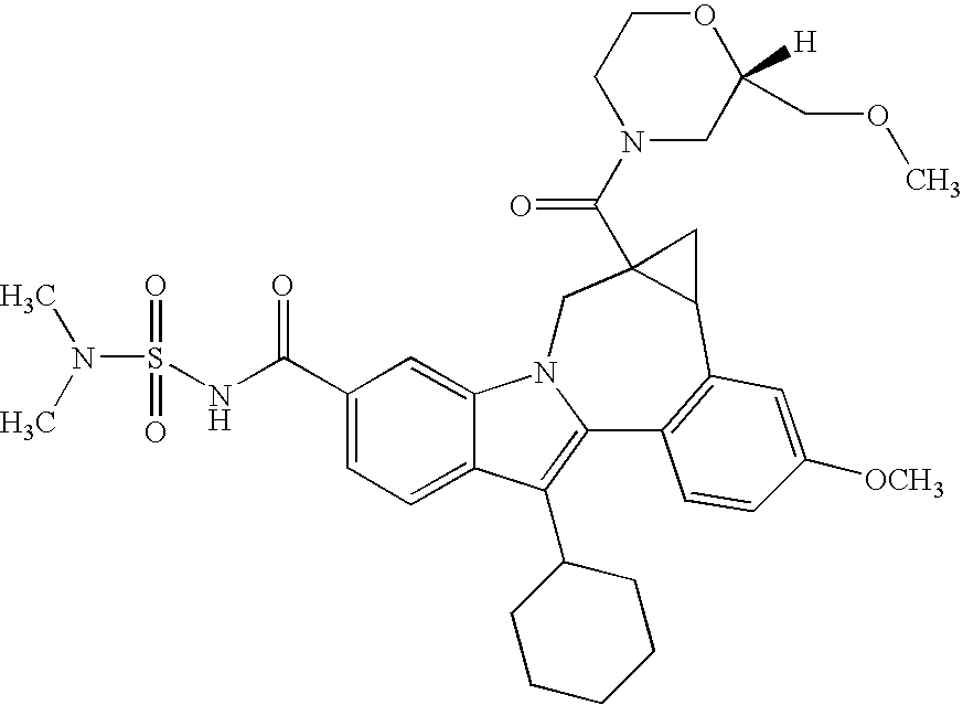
C1(C(NS(=O)(N(C)C)=O)=O)=CC=C2C(=C1)N1C(=C2C2CCCCC2)C2=C(C3C(C(N4CC(COC)([H])OCC4)=O)(C1)C3)C=C([OCH3])C=C2
